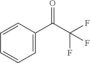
C1(C(C(F)(F)F)=O)=CC=CC=C1
